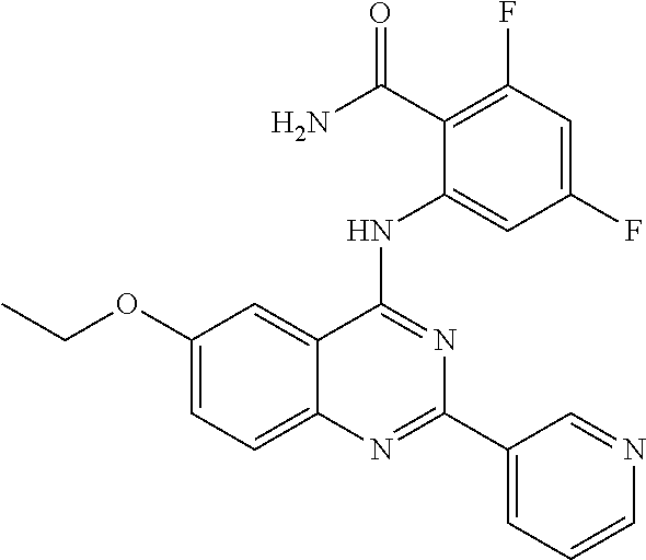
C1(OCC)=CC=C2C(=C1)C(NC1=CC(F)=CC(F)=C1C(=O)N)=NC(C1=CC=CN=C1)=N2
